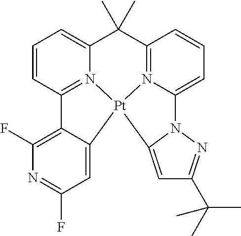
C1(C)(C)C2=CC=CC3=N2[Pt]2(N4=C1C=CC=C4N1C2=CC(C(C)(C)C)=N1)C1=CC(F)=NC(F)=C31
